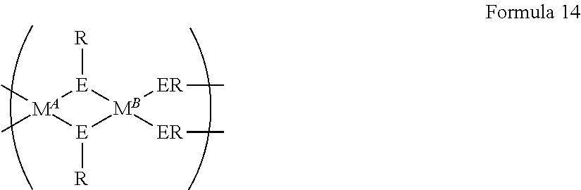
[MA]1(C)(C)[E]([R])[MB]([ER]C)([ER]C)[E]1[R]
